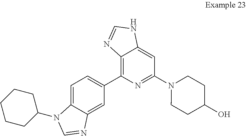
C1=C2C(=CC(C3=C4C(=CC(N5CCC(O)CC5)=N3)NC=N4)=C1)N=CN2C1CCCCC1
